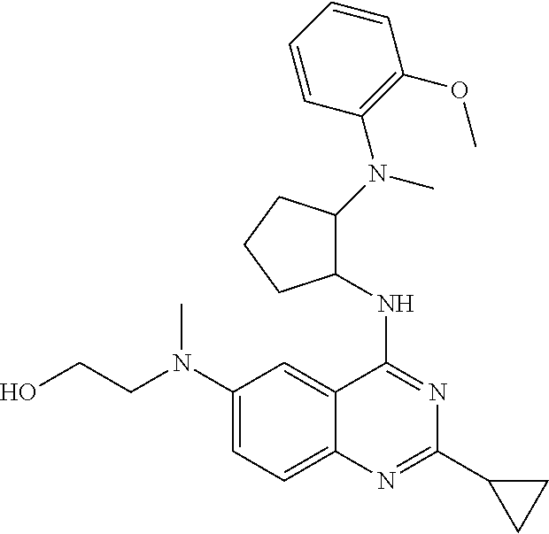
C(N(C1=CC=C2C(=C1)C(NC1C(N(C)C3=C(OC)C=CC=C3)CCC1)=NC(C1CC1)=N2)C)CO
